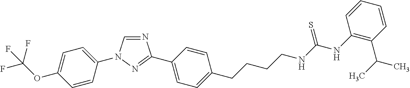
C1=C(OC(F)(F)F)C=CC(N2C=NC(C3=CC=C(CCCCNC(NC4=C(C(C)C)C=CC=C4)=S)C=C3)=N2)=C1
